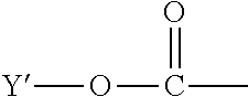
[Y]OC(C)=O
